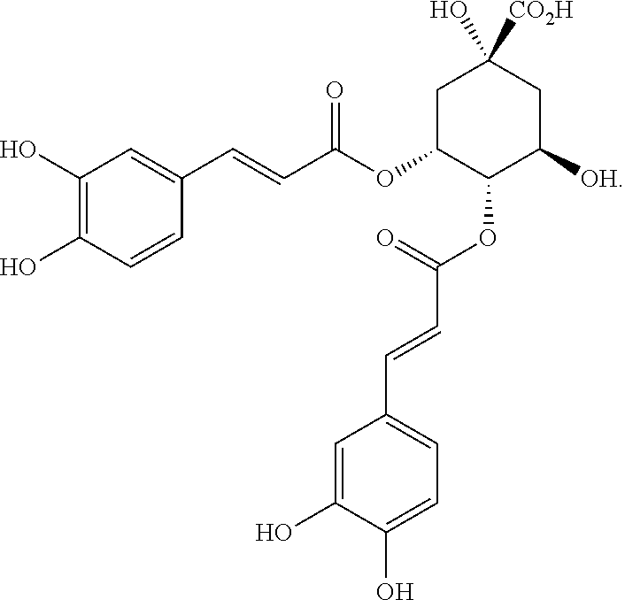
C1(O)=C(O)C=CC(C=CC(OC2C(OC(=O)C=CC3=CC=C(O)C(O)=C3)C([OH])CC(O)([CO2H])C2)=O)=C1
